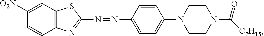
C1(N=NC2=CC=C(N3CCN(C([C7H15])=O)CC3)C=C2)=NC2=C(S1)C=C([O2N])C=C2
